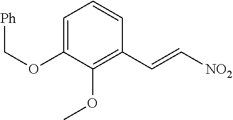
C1=C(OC[Ph])C(OC)=C(C=C[NO2])C=C1
